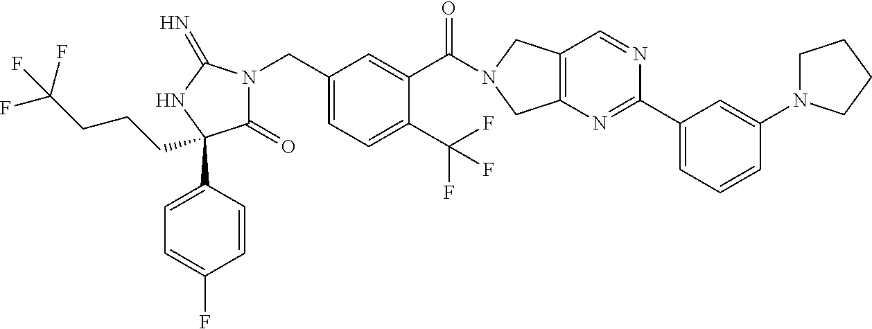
C(C1=CC=C(C(F)(F)F)C(C(=O)N2CC3=C(C2)N=C(C2=CC=CC(N4CCCC4)=C2)N=C3)=C1)N1C(=O)C(C2=CC=C(F)C=C2)(CCCC(F)(F)F)NC1=N
